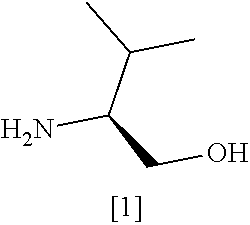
NC(C(C)C)CO
